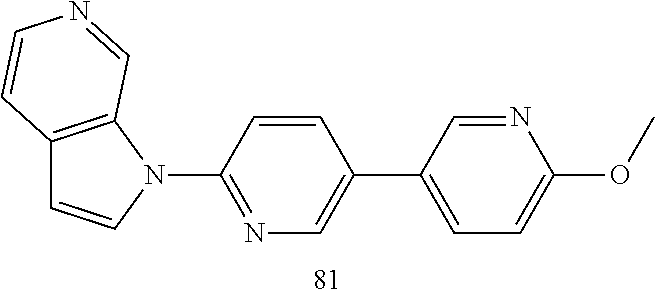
C12=C(N(C3=NC=C(C4=CC=C(OC)N=C4)C=C3)C=C1)C=NC=C2
